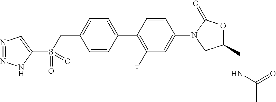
C1=CC(CS(C2=CN=NN2)(=O)=O)=CC=C1C1=C(F)C=C(N2CC(CNC(C)=O)OC2=O)C=C1
